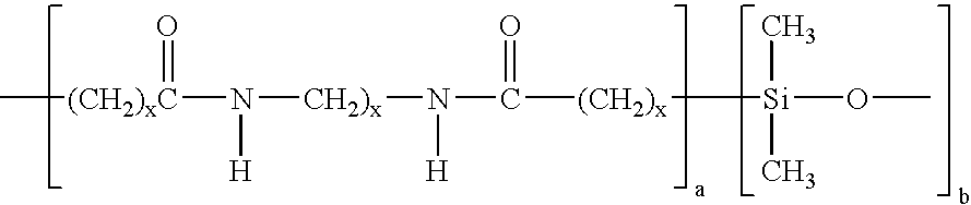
C[(CH2)xC](N([CH2)x]N(C([(CH2)x][Si](OC)(C)C)=O)[H])[H])=O
